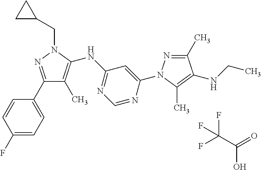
C1(F)=CC=C(C2=NN(CC3CC3)C(NC3=NC=NC(N4N=C(C)C(NCC)=C4C)=C3)=C2C)C=C1.OC(C(F)(F)F)=O
